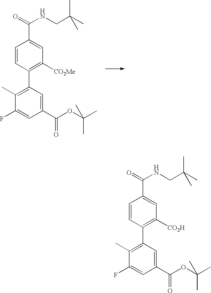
C1=CC(C2=C(C)C(F)=CC(C(OC(C)(C)C)=O)=C2)=C([CO2Me])C=C1C(=O)NCC(C)(C)C.C1=CC(C2=C(C)C(F)=CC(C(OC(C)(C)C)=O)=C2)=C([CO2H])C=C1C(=O)NCC(C)(C)C
